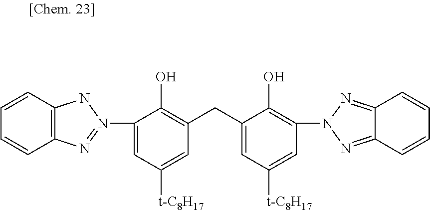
C1=CC=CC2=C1NN(C1=CC([t-C8H17])=CC(CC3=CC([t-C8H17])=CC(N4N=C5C(=N4)C=CC=C5)=C3O)=C1O)=N2
